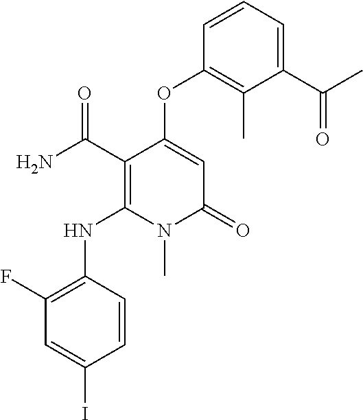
C1(F)=C(NC2=C(C(N)=O)C(OC3=C(C)C(C(C)=O)=CC=C3)=CC(=O)N2C)C=CC(I)=C1
